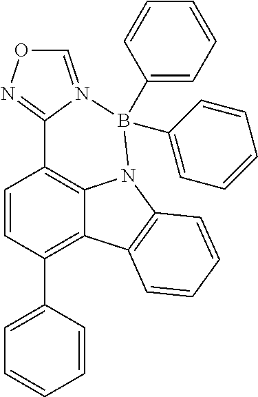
C1=CC(C2=CC=CC=C2)=C2C3=C1C1=NOC=N1B(C1=CC=CC=C1)(C1=CC=CC=C1)N3C1=C2C=CC=C1
